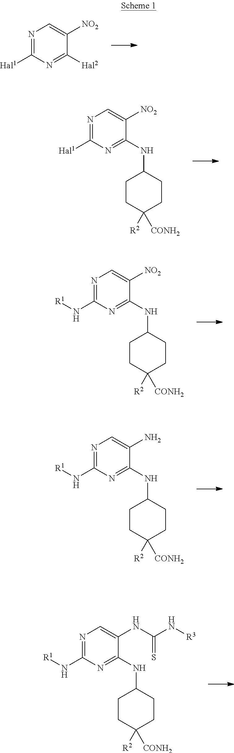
N1=C([Hal1])N=C([Hal2])C([NO2])=C1.N1=C([Hal1])N=C(NC2CCC([R2])([CONH2])CC2)C([NO2])=C1.N1=C(N[R1])N=C(NC2CCC([R2])([CONH2])CC2)C([NO2])=C1.N1=C(N[R1])N=C(NC2CCC([R2])([CONH2])CC2)C(N)=C1.N1=C(N[R1])N=C(NC2CCC([R2])([CONH2])CC2)C(NC(N[R3])=S)=C1
